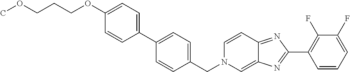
C1(OCCCOC)=CC=C(C2=CC=C(CN3C=C4C(=NC(C5=C(F)C(F)=CC=C5)=N4)C=C3)C=C2)C=C1
